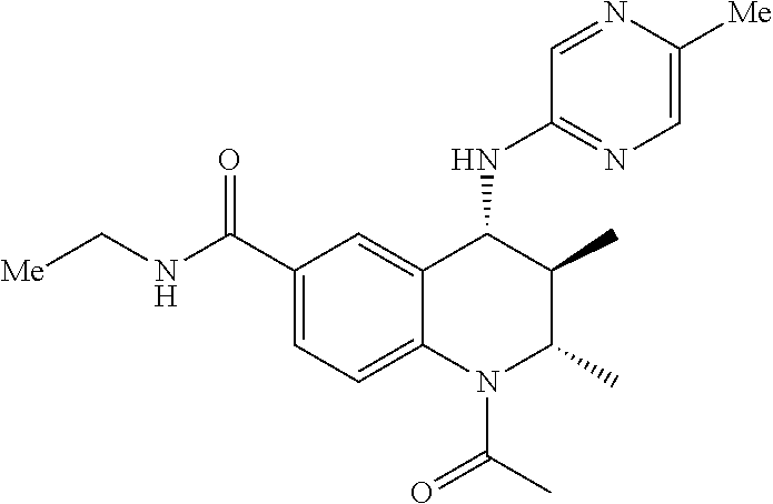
C1(C(NC[Me])=O)=CC=C2C(=C1)C(NC1=NC=C([Me])N=C1)C(C)C(C)N2C(C)=O
